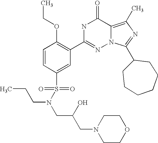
C1=CC(S(N(CC(CN2CCOCC2)O)CCC)(=O)=O)=CC(C2=NN3C(=C(C)N=C3C3CCCCCC3)C(=O)N2)=C1OCC
